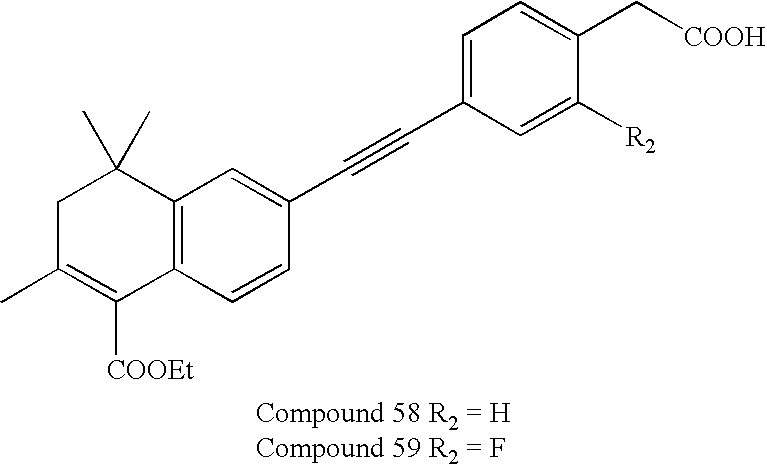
C12=C(C=CC(C#CC3=CC=C(C[COOH])C([R2])=C3)=C1)C([COOEt])=C(C)CC2(C)C
